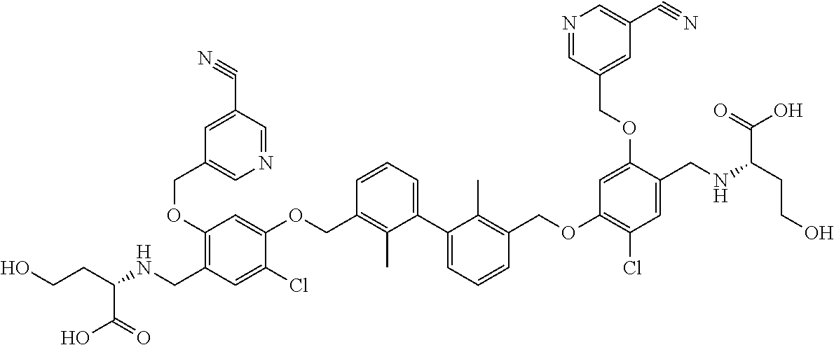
C1(OCC2=CN=CC(C#N)=C2)=C(CNC(CCO)C(O)=O)C=C(Cl)C(OCC2=C(C)C(C3=CC=CC(COC4=C(Cl)C=C(CNC(CCO)C(O)=O)C(OCC5=CC(C#N)=CN=C5)=C4)=C3C)=CC=C2)=C1
